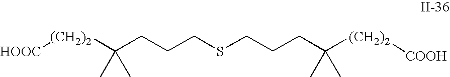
C(CSCCCC(C)(C)[(CH2)2][HOOC])CC(C)(C)[(CH2)2][COOH]
